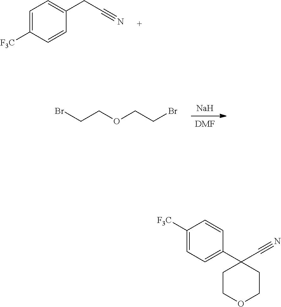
C1=C([F3C])C=CC(CC#N)=C1.[DMF].[Na].BrCCOCCBr.C1=C([F3C])C=CC(C2(C#N)CCOCC2)=C1
